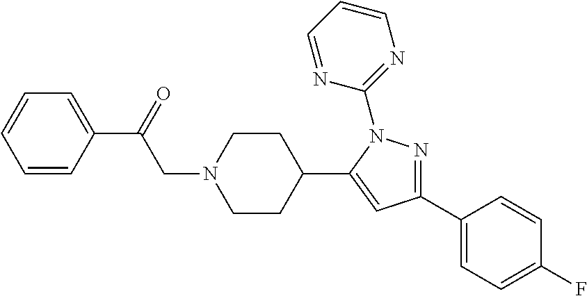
C(N1CCC(C2=CC(C3=CC=C(F)C=C3)=NN2C2=NC=CC=N2)CC1)C(=O)C1=CC=CC=C1
